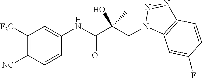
C1([F3C])=C([NC])C=CC(NC(C(CN2C3=C(N=N2)C=CC(F)=C3)(C)O)=O)=C1
